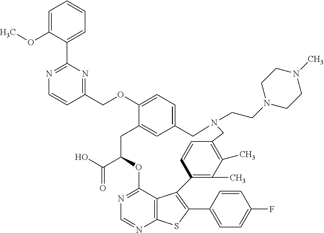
C1=C(OC)C(C2=NC=CC(COC3=CC=C4C=C3CC(C(O)=O)OC3=NC=NC5=C3C(=C(C3=CC=C(F)C=C3)S5)C3=C(C)C(C)=C(C=C3)CN(CCN3CCN(C)CC3)C4)=N2)=CC=C1
